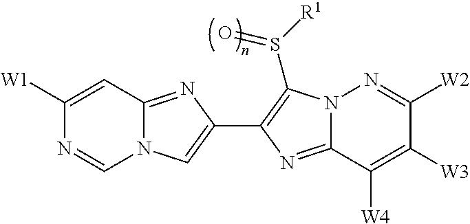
C1([W1])=CC2=NC(C3=C(S([R1])=O)N4C(=N3)C([W4])=C([W3])C([W2])=N4)=CN2C=N1
